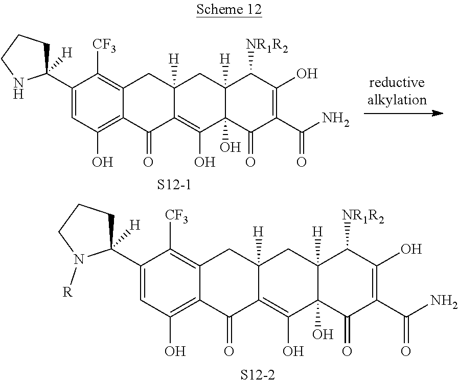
C1(C2([H])CCCN2[R])=CC(O)=C2C(=C1[CF3])CC1([H])C(=C(O)C3(O)C([H])(C1)C([NR1R2])C(O)=C(C(N)=O)C3=O)C2=O.[S12-2].C1(C2([H])CCCN2)=CC(O)=C2C(=C1[CF3])CC1([H])C(=C(O)C3(O)C([H])(C1)C([NR1R2])C(O)=C(C(N)=O)C3=O)C2=O.[S12-1]
